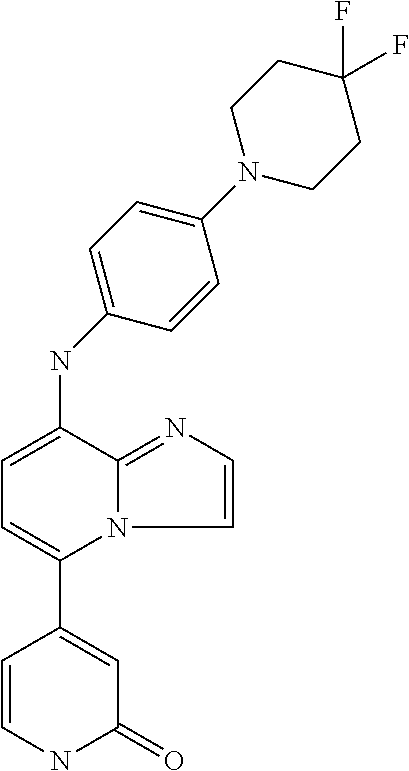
N(C1=CC=C(C2=CC(=O)NC=C2)N2C1=NC=C2)C1=CC=C(N2CCC(F)(F)CC2)C=C1
